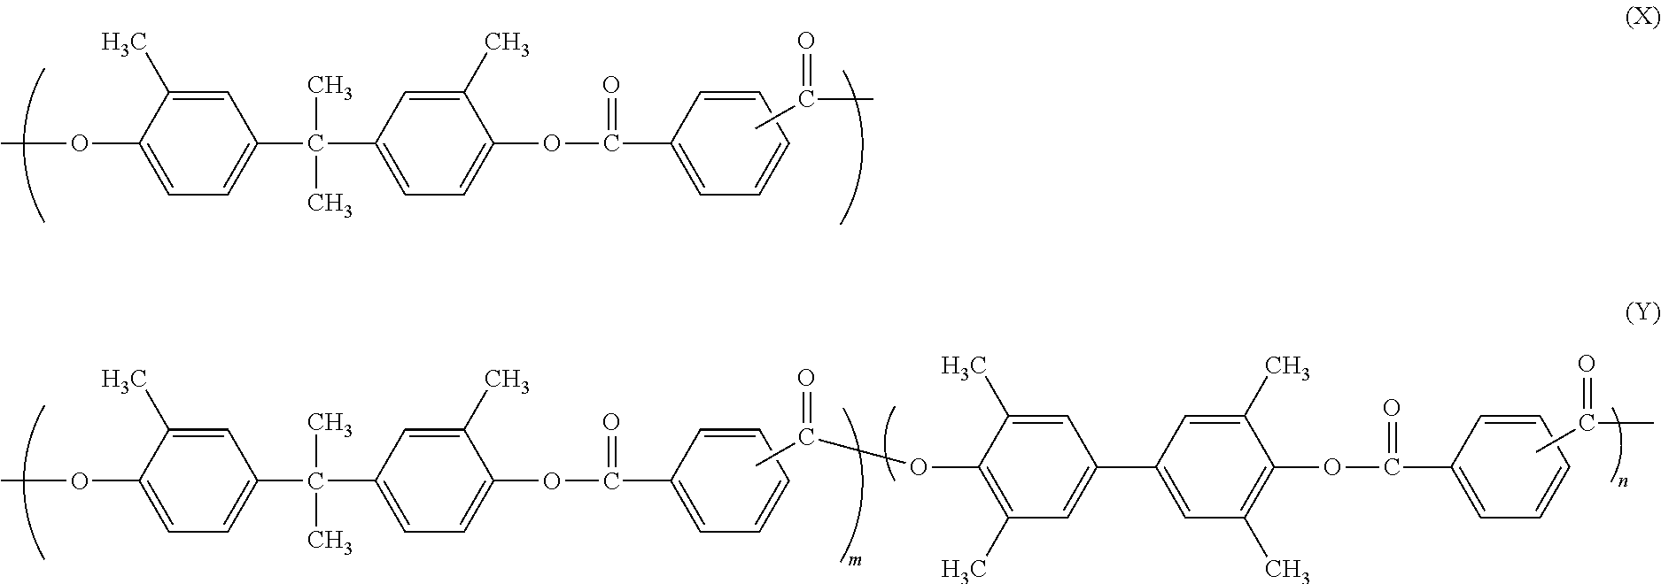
C1=C(C)C(OC)=CC=C1C(C)(C)C1=CC=C(OC(=O)C2=CC=CC=C2)C(C)=C1.CC(=O)C.C1=C(C)C(OC)=CC=C1C(C)(C)C1=CC=C(OC(=O)C2=CC=CC=C2)C(C)=C1.CC(=O)OC1=C(C)C=C(C2=CC(C)=C(OC(=O)C3=CC=CC=C3)C(C)=C2)C=C1C.CC(=O)C
